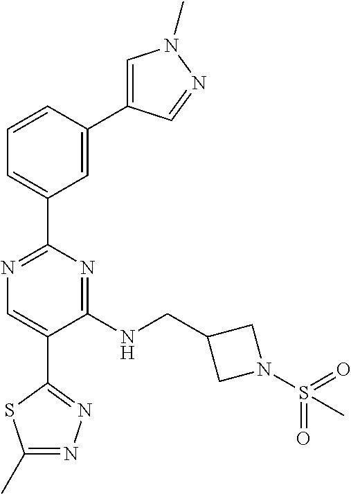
C1=C(C2=CN(C)N=C2)C=CC=C1C1=NC=C(C2=NN=C(C)S2)C(NCC2CN(S(C)(=O)=O)C2)=N1
